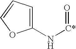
C1=C(N[C*]=O)OC=C1
